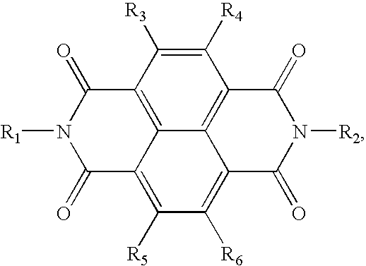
C12=C3C([R4])=C([R3])C4=C1C(=C([R5])C([R6])=C2C(=O)N([R2])C3=O)C(=O)N([R1])C4=O
